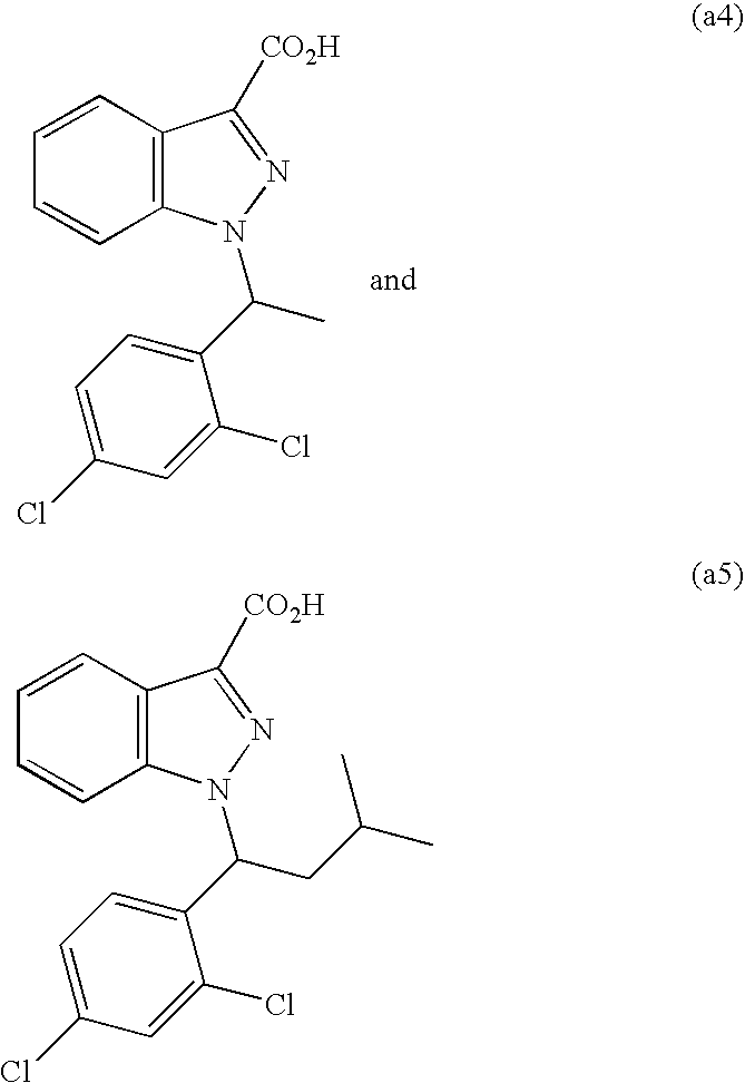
C1=CC2=C(C=C1)C([CO2H])=NN2C(C1=CC=C(Cl)C=C1Cl)C.C1=CC2=C(C=C1)C([CO2H])=NN2C(C1=CC=C(Cl)C=C1Cl)CC(C)C
